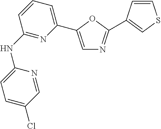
C1(Cl)=CC=C(NC2=NC(C3=CN=C(C4=CSC=C4)O3)=CC=C2)N=C1
